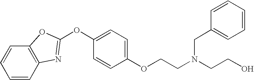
C1=CC2=C(C=C1)OC(OC1=CC=C(OCCN(CCO)CC3=CC=CC=C3)C=C1)=N2
